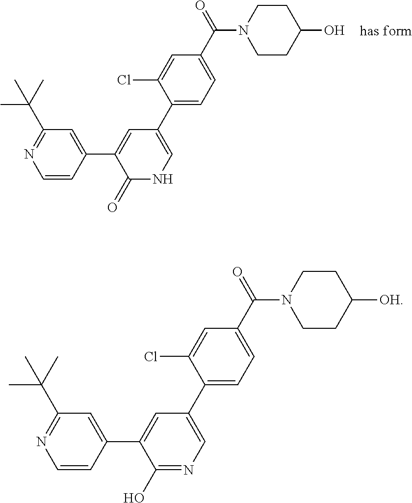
C1=CC(C2=CC(C3=CC=C(C(=O)N4CCC(O)CC4)C=C3Cl)=CNC2=O)=CC(C(C)(C)C)=N1.C1=CC(C2=CC(C3=CC=C(C(=O)N4CCC([OH])CC4)C=C3Cl)=CN=C2O)=CC(C(C)(C)C)=N1
